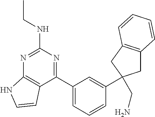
C1(C2=NC(NCC)=NC3=C2C=CN3)=CC=CC(C2(CN)CC3=C(C2)C=CC=C3)=C1
